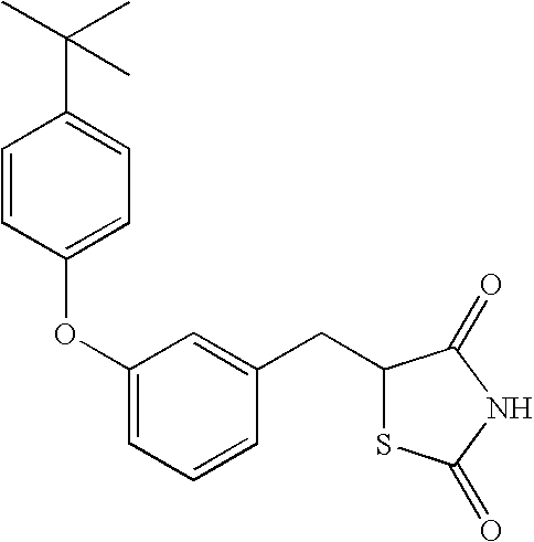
C1=CC(OC2=CC=CC(CC3SC(=O)NC3=O)=C2)=CC=C1C(C)(C)C
